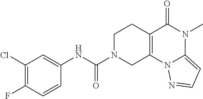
C1(Cl)=C(F)C=CC(NC(N2CC3=C(CC2)C(=O)N(C)C2=CC=NN32)=O)=C1
